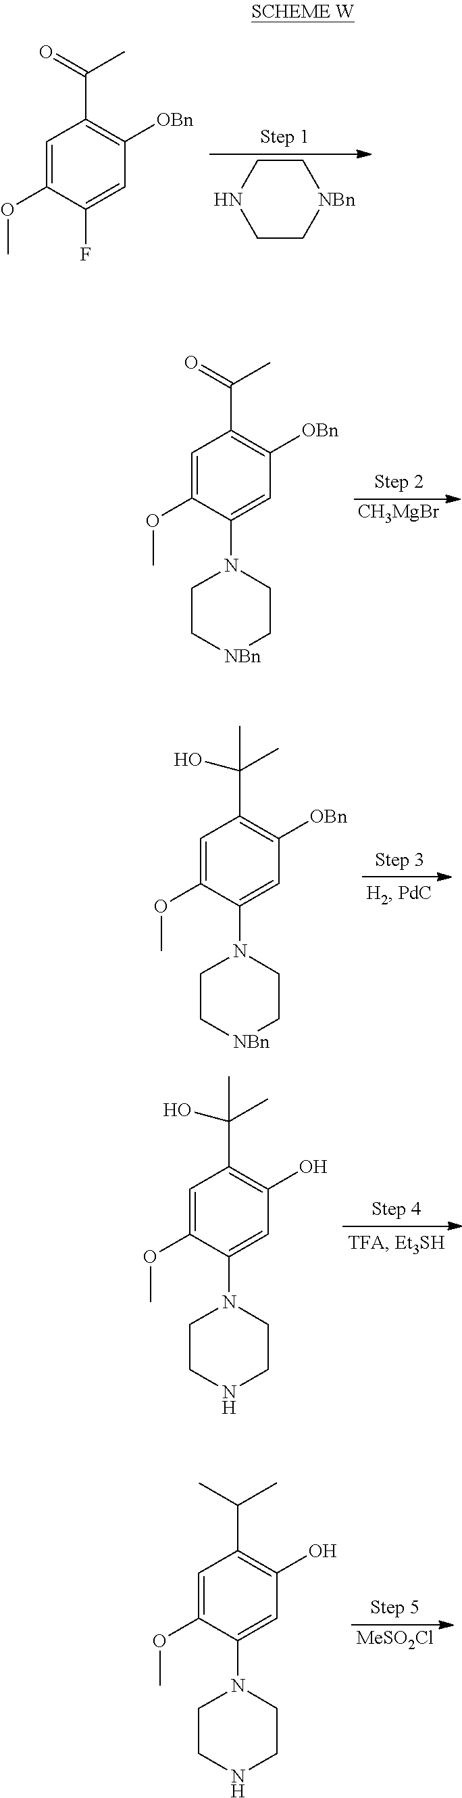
C1CNCC[NBn]1.C1=C(OC)C(F)=CC([OBn])=C1C(=O)C.C1=C(OC)C(N2CC[NBn]CC2)=CC([OBn])=C1C(=O)C.[CH3MgBr].C1=C(OC)C(N2CC[NBn]CC2)=CC([OBn])=C1C(O)(C)C.C1=C(OC)C(N2CCNCC2)=CC(O)=C1C(O)(C)C.C1=C(OC)C(N2CCNCC2)=CC(O)=C1C(C)C.[MeSO2Cl]
